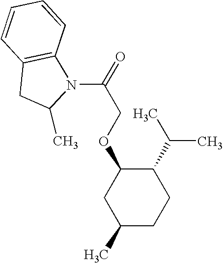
O(C1CC(C)CCC1C(C)C)CC(N1C2=C(CC1C)C=CC=C2)=O
